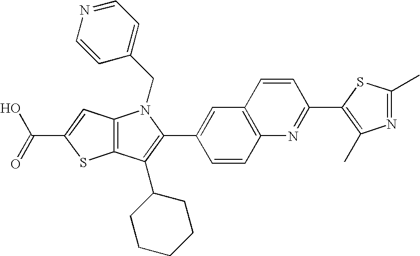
C(C1=CC2=C(S1)C(C1CCCCC1)=C(C1=CC3=C(C=C1)N=C(C1=C(C)N=C(C)S1)C=C3)N2CC1=CC=NC=C1)(=O)O
